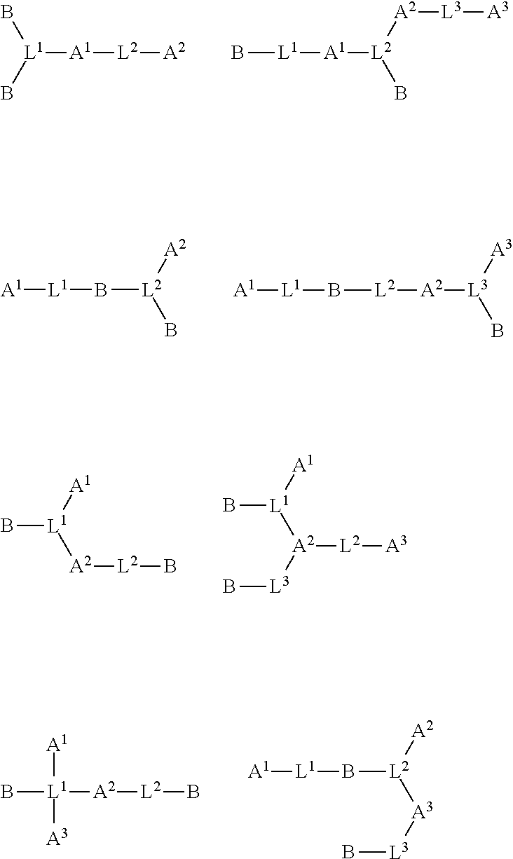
[L1]([A1][L2][A2])(B)B.[L1]([A1][L2](B)[A2][L3][A3])B.B([L2]([A2])B)[L1][A1].[A2]([L3]([A3])B)[L2]B[L1][A1].B[L1]([A1])[A2][L2]B.B[L1]([A1])[A2]([L2][A3])[L3]B.[A1][L1]([A3])([A2][L2]B)B.B([L2]([A2])[A3][L3]B)[L1][A1]
